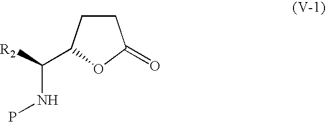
C1CC(C([R2])NP)OC1=O
